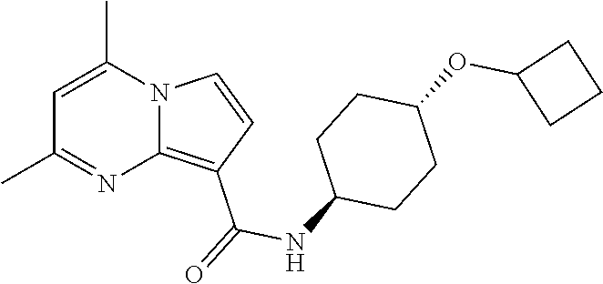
C1=C(C)N2C(=C(C(=O)NC3CCC(OC4CCC4)CC3)C=C2)N=C1C
